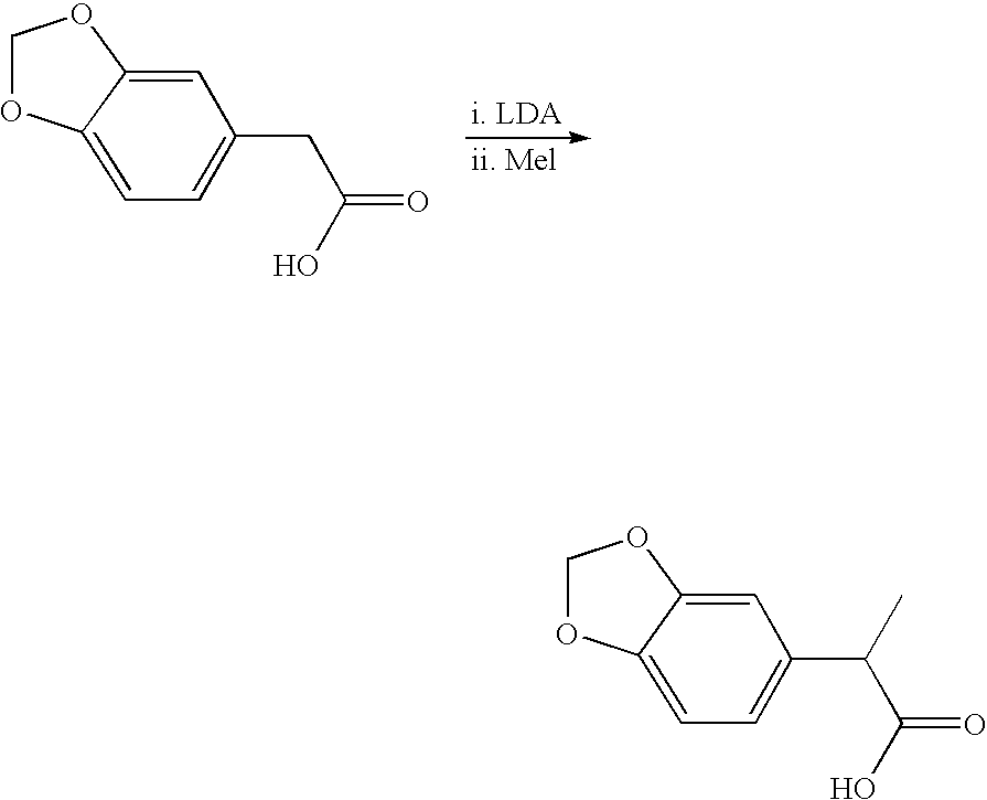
C1OC2=CC=C(CC(=O)O)C=C2O1.C1OC2=CC=C(C(C(=O)O)C)C=C2O1
